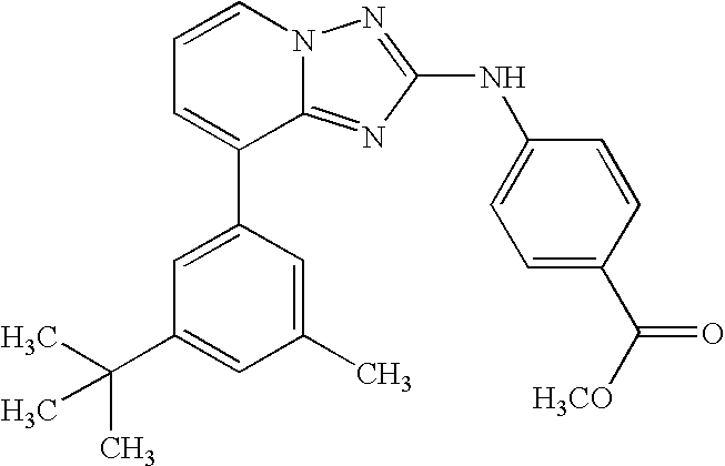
C1=CN2C(=NC(NC3=CC=C(C([H3CO])=O)C=C3)=N2)C(C2=CC(C(C)(C)C)=CC(C)=C2)=C1
